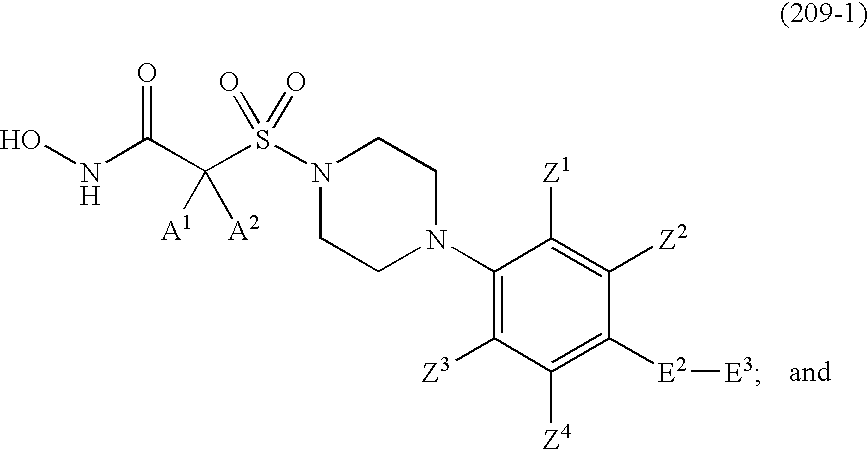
[A1]C([A2])(C(NO)=O)S(N1CCN(C2=C([Z3])C([Z4])=C([E2][E3])C([Z2])=C2[Z1])CC1)(=O)=O
